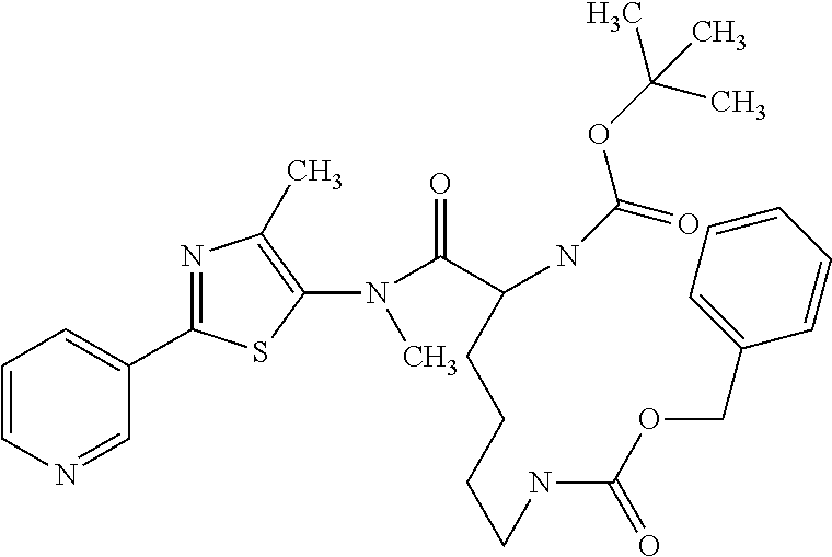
C1=CC=C(C2=NC(C)=C(N(C(=O)C(NC(OC(C)(C)C)=O)CCCCNC(=O)OCC3=CC=CC=C3)C)S2)C=N1
